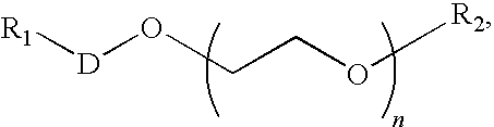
[R1][D]OCCO[R2]
